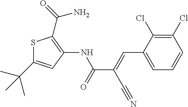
S1C(C(C)(C)C)=CC(NC(C(=CC2=CC=CC(Cl)=C2Cl)C#N)=O)=C1C(=O)N
